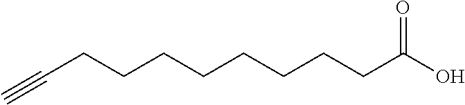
C#CCCCCCCCCC(O)=O
